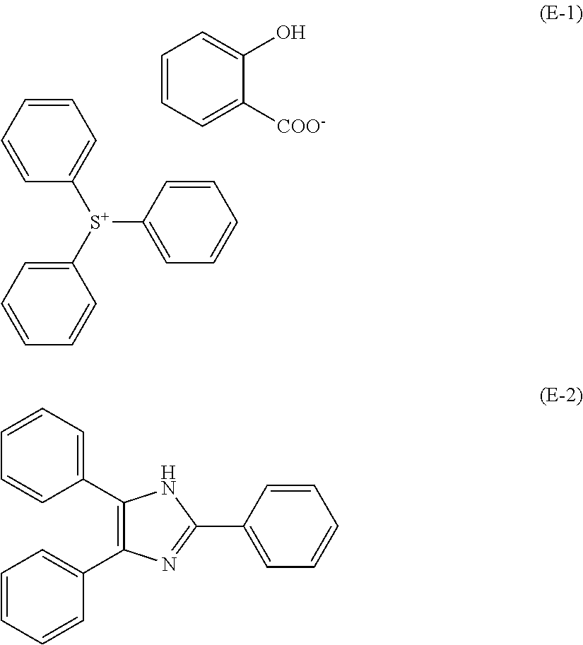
C1=CC=CC([S+](C2=CC=CC=C2)C2=CC=CC=C2)=C1.C1=CC=C([COO-])C(O)=C1.C1(C2=CC=CC=C2)=C(C2=CC=CC=C2)N=C(C2=CC=CC=C2)N1
